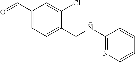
C1(C=O)=CC=C(CNC2=NC=CC=C2)C(Cl)=C1
